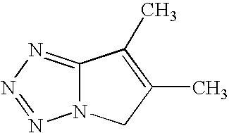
C12=NN=NN1CC(C)=C2C
